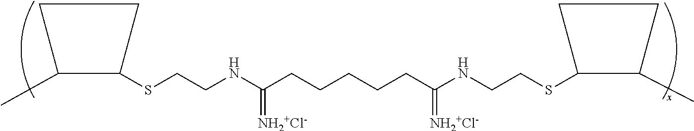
C1C(SCCNC(CCCCCC(NCCSC2C(C)CC2)=[NH2+Cl-])=[NH2+Cl-])C(C)C1
